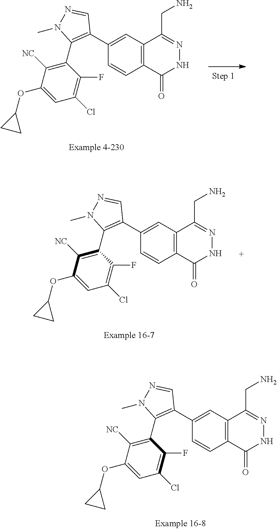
C12=C(C(CN)=NNC1=O)C=C(C1=C(C3=C([NC])C(OC4CC4)=CC(Cl)=C3F)N(C)N=C1)C=C2.C12=C(C(CN)=NNC1=O)C=C(C1=C(C3=C([NC])C(OC4CC4)=CC(Cl)=C3F)N(C)N=C1)C=C2.C12=C(C(CN)=NNC1=O)C=C(C1=C(C3=C([NC])C(OC4CC4)=CC(Cl)=C3F)N(C)N=C1)C=C2
